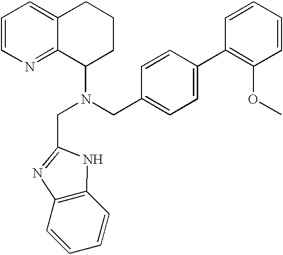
C1=CN=C2C(=C1)CCCC2N(CC1=CC=C(C2=C(OC)C=CC=C2)C=C1)CC1=NC2=C(C=CC=C2)N1
